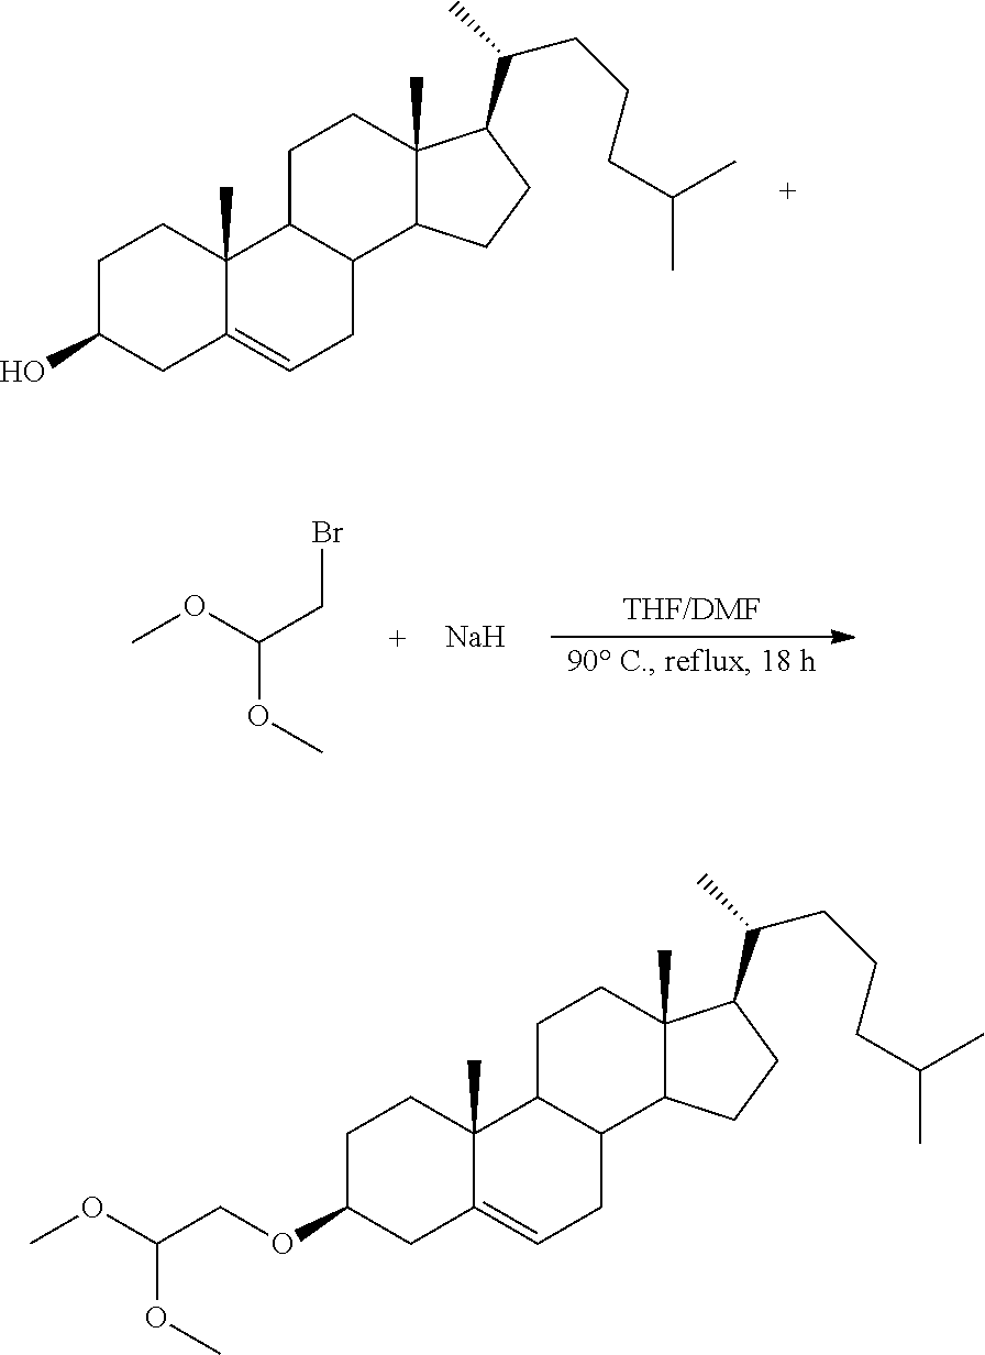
C1C(O)CC2=CCC3C(C2(C)C1)CCC1(C)C3CCC1C(C)CCCC(C)C.COC(CBr)OC.[Na].C1C(OCC(OC)OC)CC2=CCC3C(C2(C)C1)CCC1(C)C3CCC1C(C)CCCC(C)C
